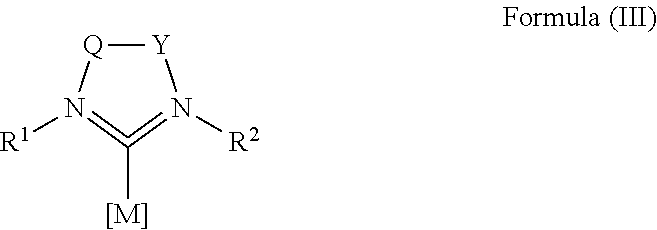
[Y]1[Q]N([R1])=C([[M]])=N1[R2]
